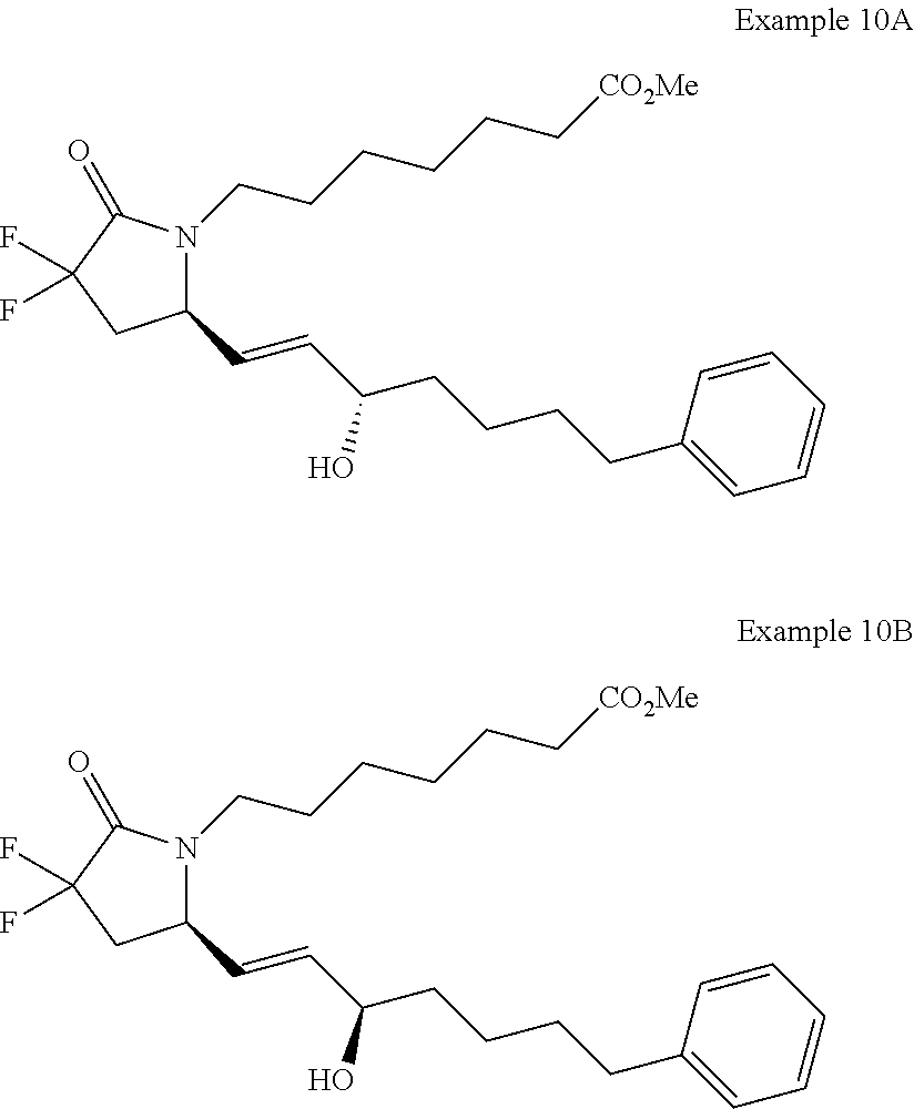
C1(C=CC(CCCCC2=CC=CC=C2)O)N(CCCCCC[CO2Me])C(=O)C(F)(F)C1.C1(C=CC(CCCCC2=CC=CC=C2)O)N(CCCCCC[CO2Me])C(=O)C(F)(F)C1
